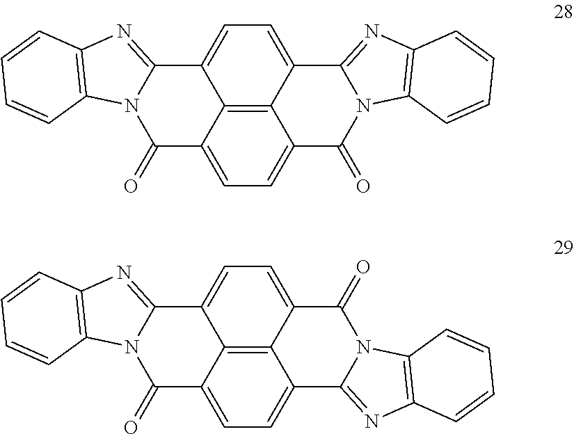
C12=CC=C3C4=C1C(=CC=C4C1=NC4=C(N1C3=O)C=CC=C4)C1=NC3=C(N1C2=O)C=CC=C3.C12=CC=C3C4=C1C(=CC=C4C(=O)N1C3=NC3=C1C=CC=C3)C1=NC3=C(N1C2=O)C=CC=C3
